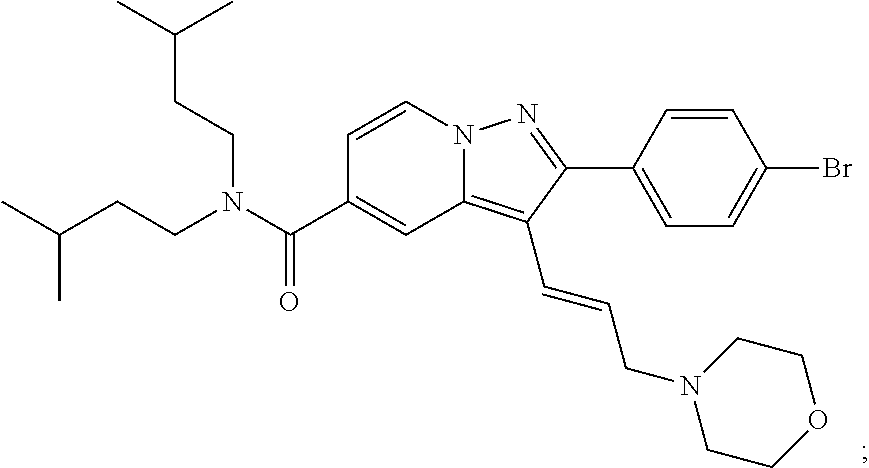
N12C(=C(C=CCN3CCOCC3)C(C3=CC=C(Br)C=C3)=N1)C=C(C(N(CCC(C)C)CCC(C)C)=O)C=C2
